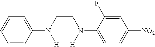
C1=CC(N(CCN(C2=CC=C([NO2])C=C2F)[H])[H])=CC=C1
